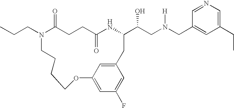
N1(CCC)C(=O)CCC(=O)NC(C(CN(CC2=CC(CC)=CN=C2)[H])O)CC2=CC(=CC(F)=C2)OCCCC1
